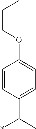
C1=CC(C(*)C)=CC=C1OCCC
